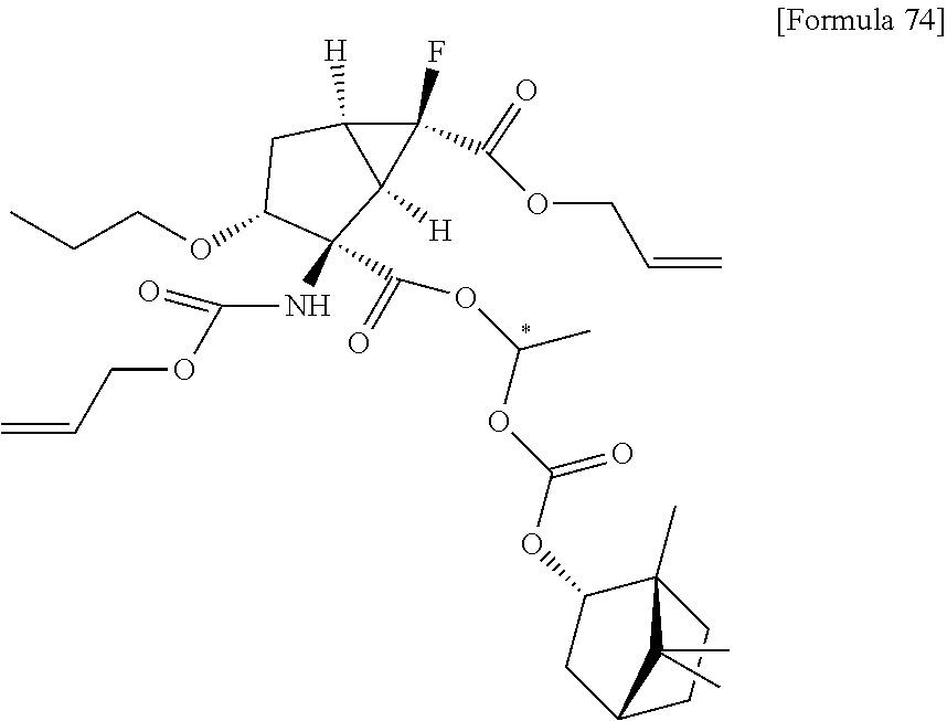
C(C)COC1C(NC(OCC=C)=O)(C(OC(C)OC(OC2CC3CCC2(C)C3(C)C)=O)=O)C2([H])C([H])(C1)C2(F)C(OCC=C)=O
